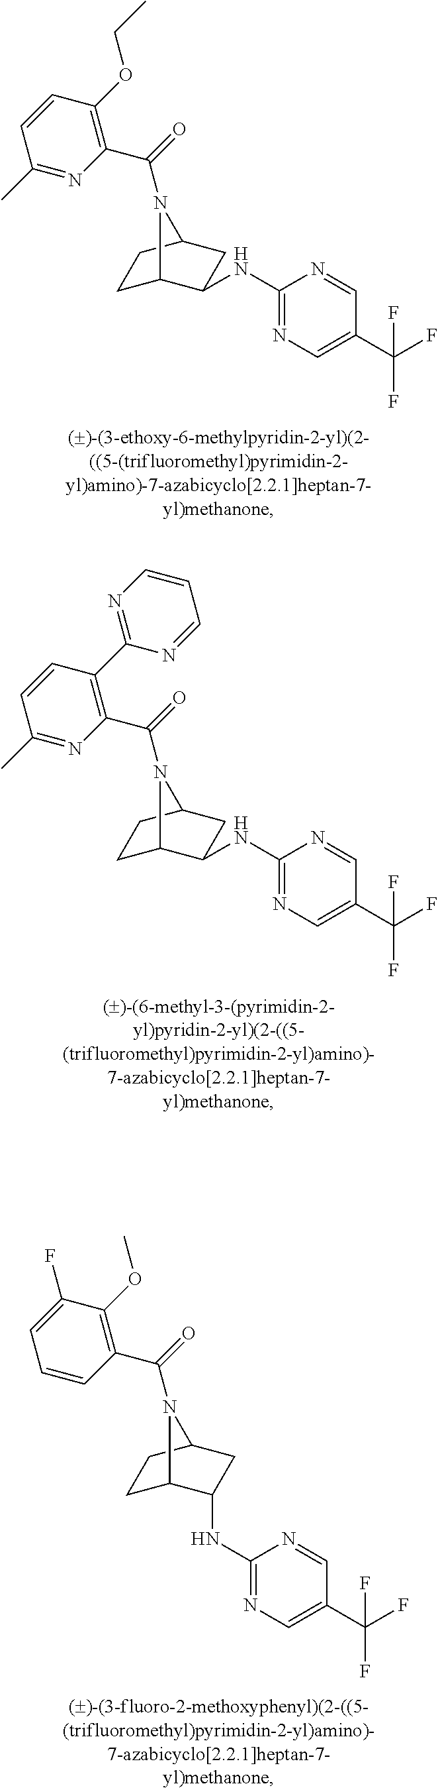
C1(C(F)(F)F)=CN=C(NC2C3CCC(C2)N3C(=O)C2=C(C3=NC=CC=N3)C=CC(C)=N2)N=C1.C1(C(F)(F)F)=CN=C(NC2C3CCC(C2)N3C(=O)C2=C(OCC)C=CC(C)=N2)N=C1.C1(C(F)(F)F)=CN=C(NC2C3CCC(C2)N3C(=O)C2=C(OC)C(F)=CC=C2)N=C1
